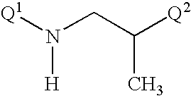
[Q1]N(CC([Q2])C)[H]
